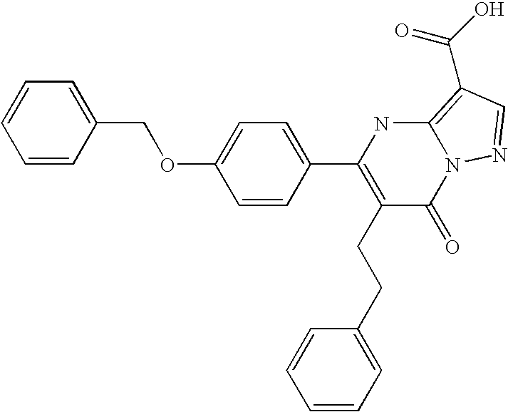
C1=CC(COC2=CC=C(C3=C(CCC4=CC=CC=C4)C(=O)N4C(=C(C(=O)O)C=N4)N3)C=C2)=CC=C1
